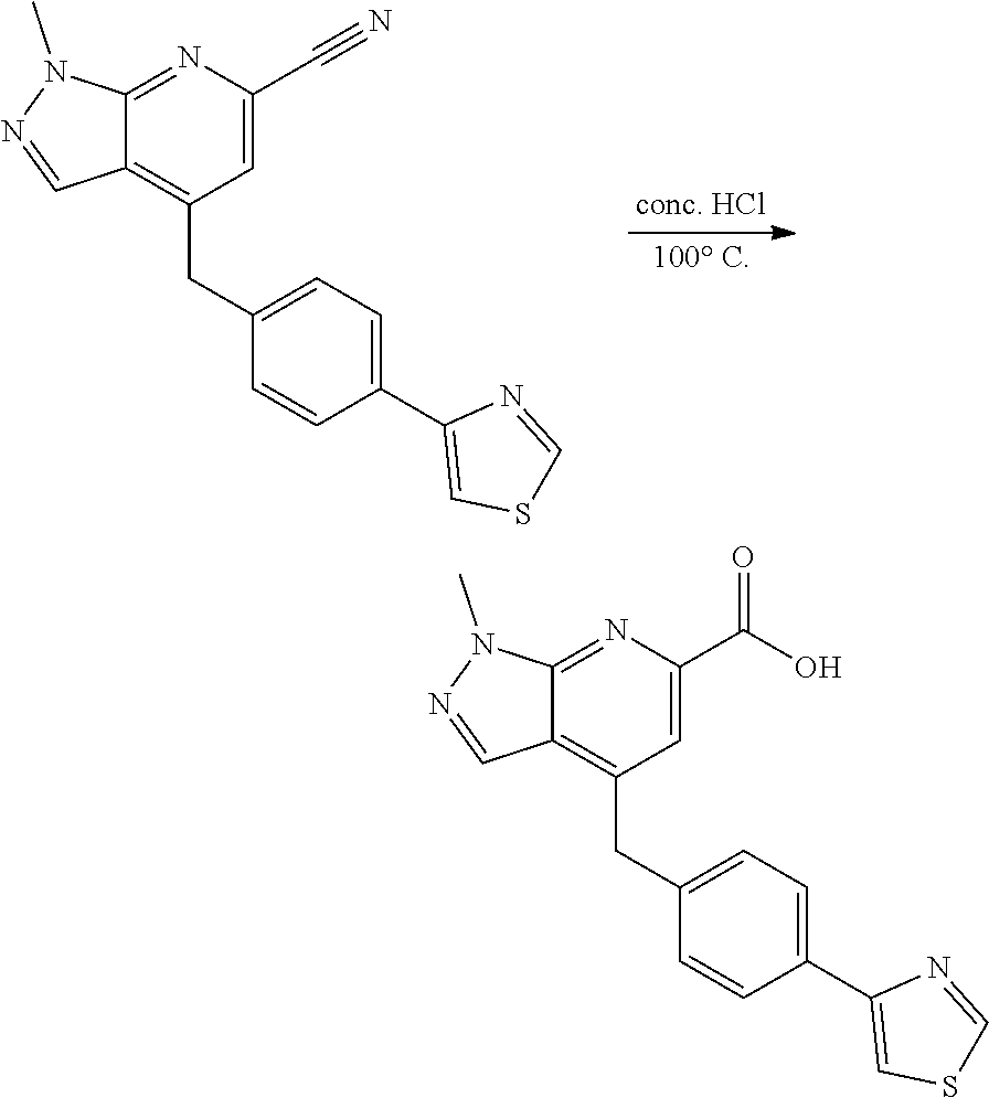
C12=NC(C#N)=CC(CC3=CC=C(C4=CSC=N4)C=C3)=C1C=NN2C.C12=NC(C(O)=O)=CC(CC3=CC=C(C4=CSC=N4)C=C3)=C1C=NN2C
